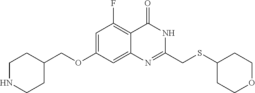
C1=C(OCC2CCNCC2)C=C2C(=C1F)C(=O)NC(CSC1CCOCC1)=N2
